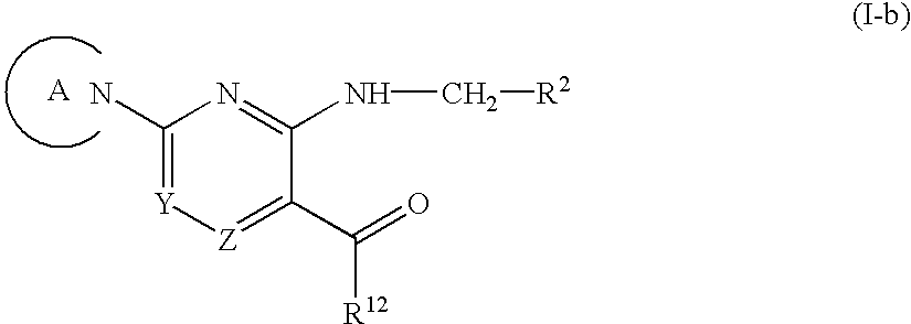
C1(N)=[Y][Z]=C(C(=O)[R12])C(NC[R2])=N1.[A]
